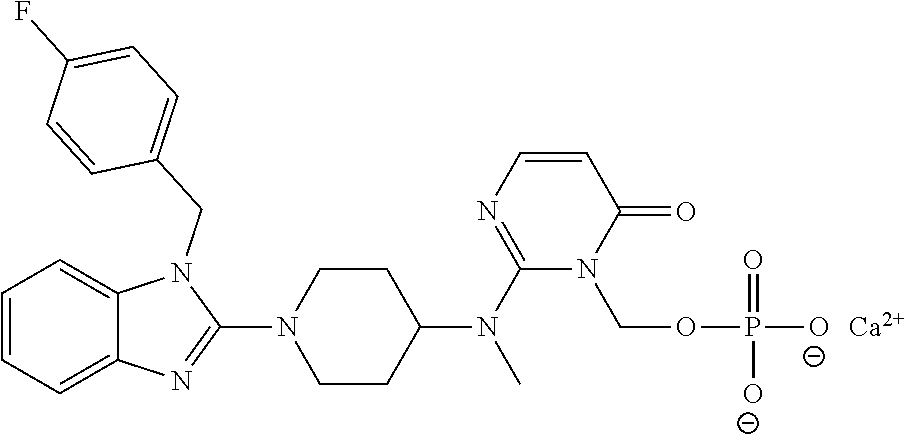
C1=CC=C2C(=C1)N(CC1=CC=C(F)C=C1)C(N1CCC(N(C3=NC=CC(=O)N3COP([O-])(=O)[O-])C)CC1)=N2.[Ca]
